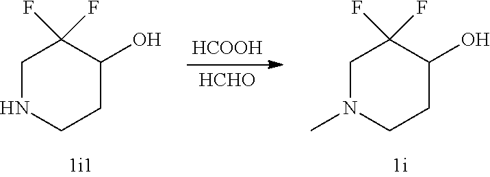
C1NCCC(O)C1(F)F.[HCOOH].[HCHO].C1N(C)CCC(O)C1(F)F
